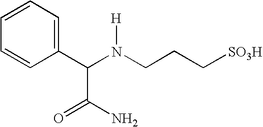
C1=CC=C(C(N(CCC[SO3H])[H])C(N)=O)C=C1
